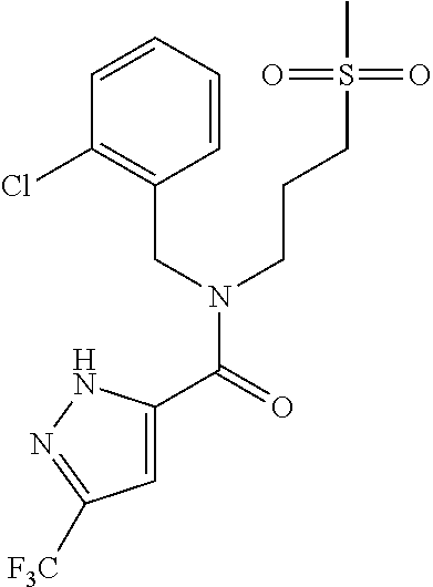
C1=C(C(=O)N(CC2=C(Cl)C=CC=C2)CCCS(C)(=O)=O)NN=C1[F3C]
